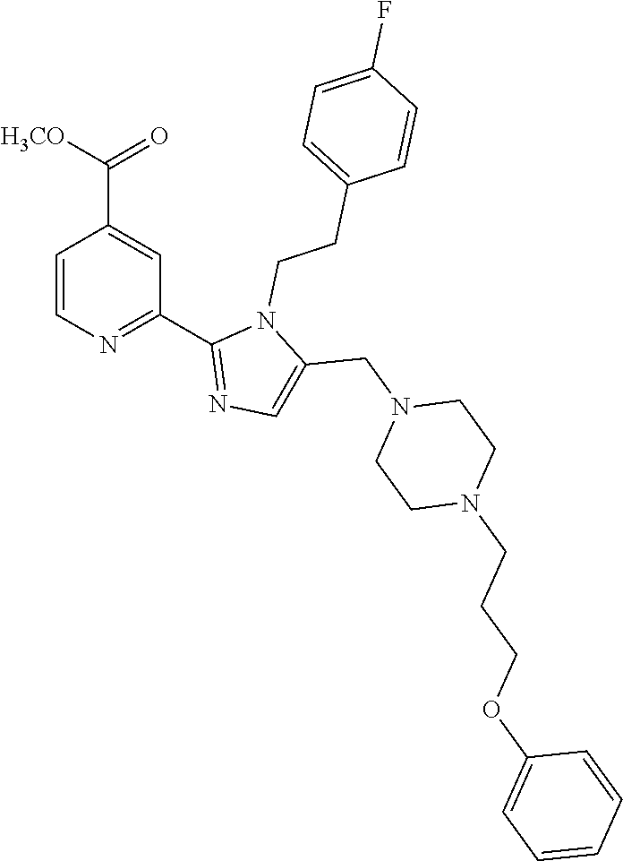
C1=CN=C(C2=NC=C(CN3CCN(CCCOC4=CC=CC=C4)CC3)N2CCC2=CC=C(F)C=C2)C=C1C([H3CO])=O
